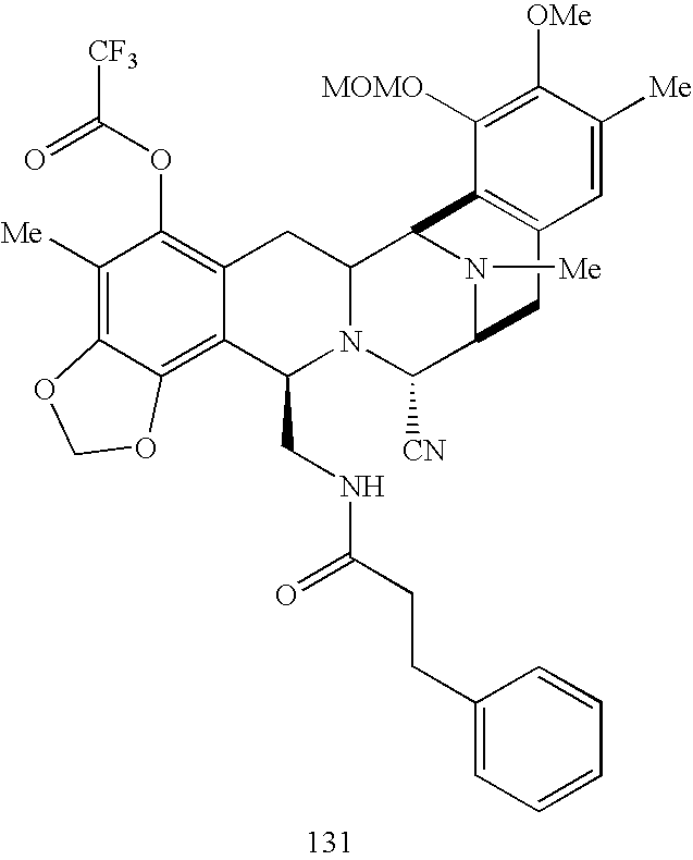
C1([Me])=C2C(=C3C(=C1OC([CF3])=O)CC1N(C3CNC(CCC3=CC=CC=C3)=O)C([CN])C3N([Me])C1C1=C(C3)C=C([Me])C([OMe])=C1[MOMO])OCO2
